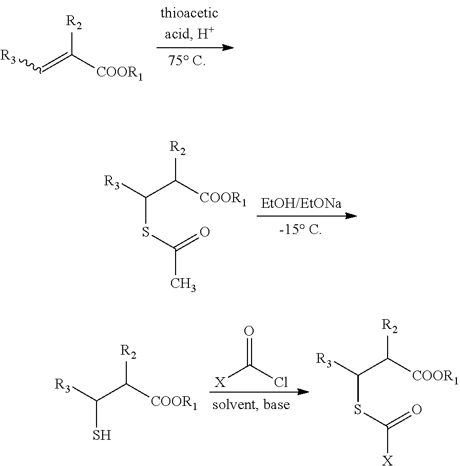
C(SC(=O)C)(C([COOR1])[R2])[R3].[R3]C(C([COOR1])[R2])S.[X]C(Cl)=O.C(SC(=O)[X])(C([COOR1])[R2])[R3].[R3]C=C([COOR1])[R2]
